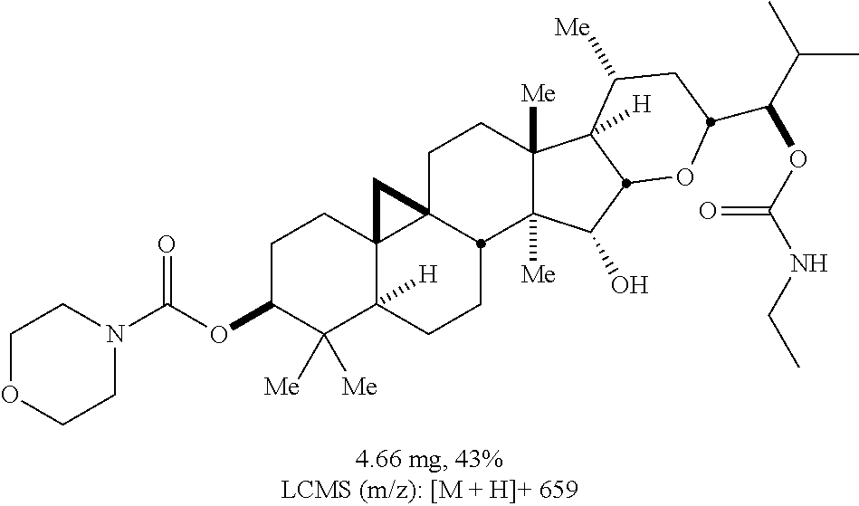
C1C(OC(N2CCOCC2)=O)C([Me])([Me])C2([H])C3(C1)C1(CCC4([Me])C([Me])(C(O)C5C4([H])C([Me])CC(C(C(C)C)OC(NCC)=O)O5)C1CC2)C3
